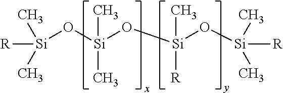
[Si](O[Si](O[Si](O[Si](C)(C)[R])([R])C)(C)C)(C)(C)[R]
